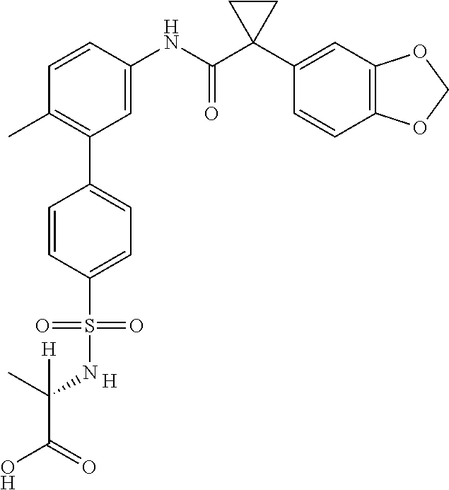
CC1=C(C2=CC=C(S(NC(C)([H])C(=O)O)(=O)=O)C=C2)C=C(NC(C2(C3=CC4=C(C=C3)OCO4)CC2)=O)C=C1.[H]
